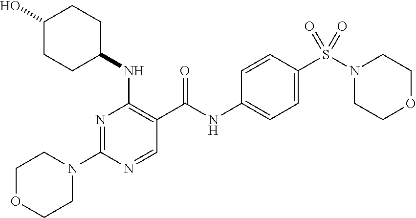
N1(C2=NC(NC3CCC(O)CC3)=C(C(NC3=CC=C(S(N4CCOCC4)(=O)=O)C=C3)=O)C=N2)CCOCC1
